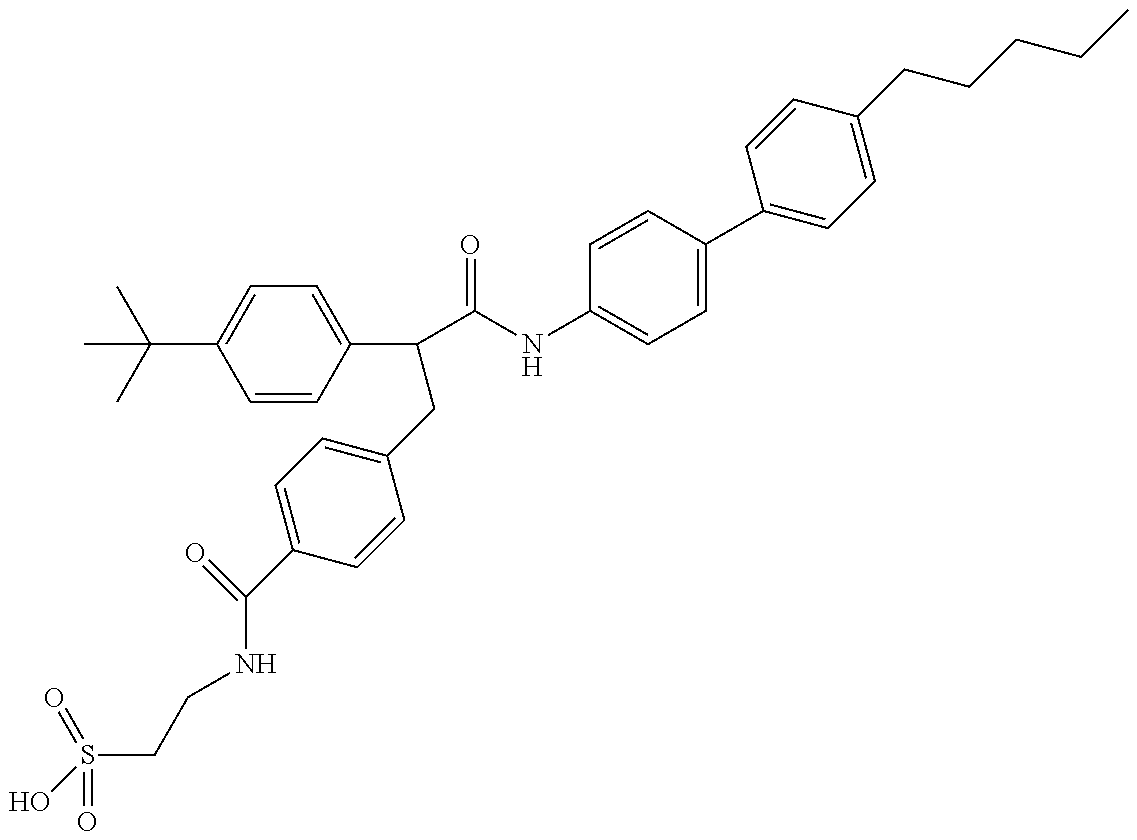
OS(CCNC(C1=CC=C(CC(C(=O)NC2=CC=C(C3=CC=C(CCCCC)C=C3)C=C2)C2=CC=C(C(C)(C)C)C=C2)C=C1)=O)(=O)=O
